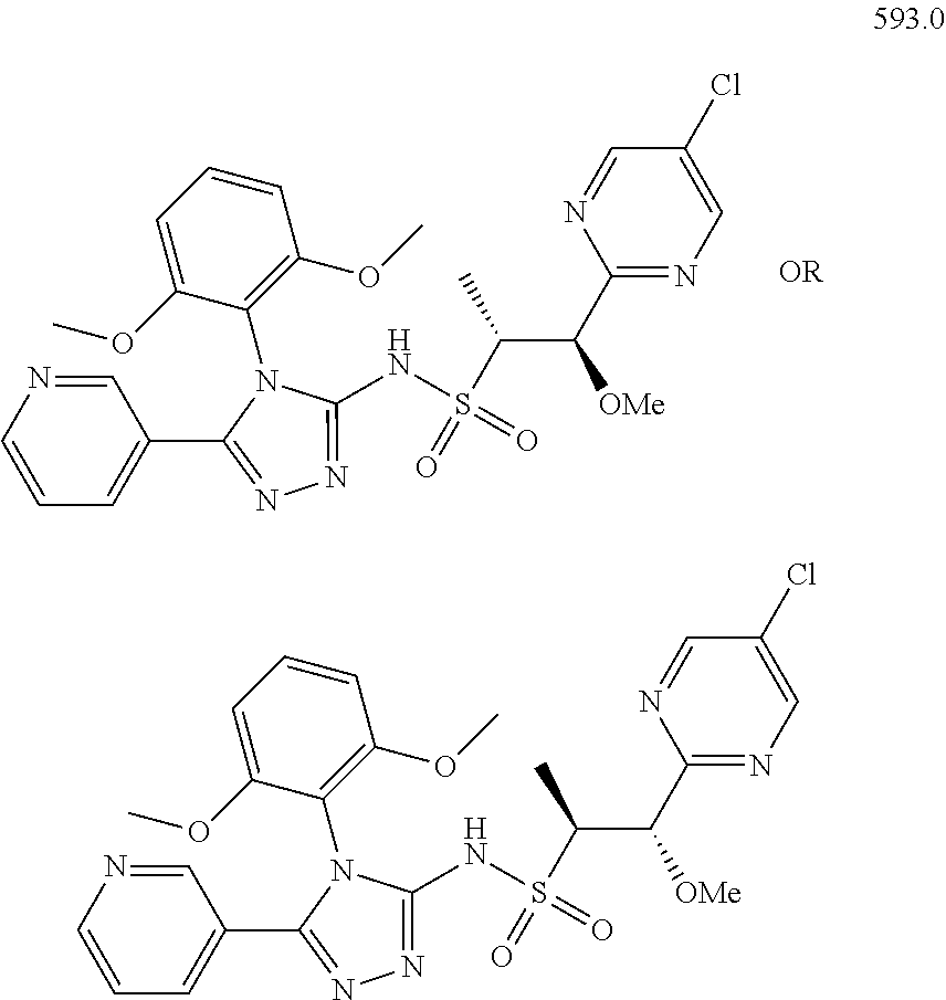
C1(N2C(C3=CC=CN=C3)=NN=C2NS(=O)(=O)C(C(C2=NC=C(Cl)C=N2)[OMe])C)=C(OC)C=CC=C1OC.C1(N2C(C3=CC=CN=C3)=NN=C2NS(=O)(=O)C(C(C2=NC=C(Cl)C=N2)[OMe])C)=C(OC)C=CC=C1OC
